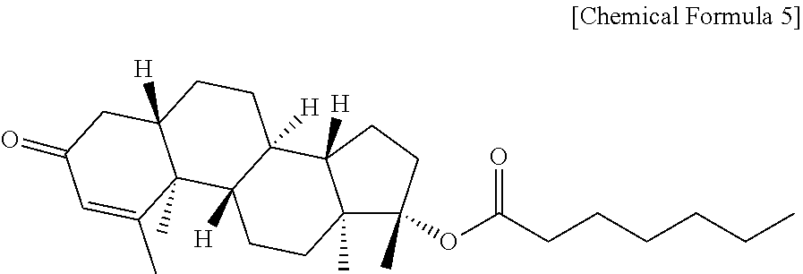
C12(C)C(C)(OC(=O)CCCCCC)CCC1([H])C1([H])C([H])(CC2)C2(C)C([H])(CC1)CC(=O)C=C2C
